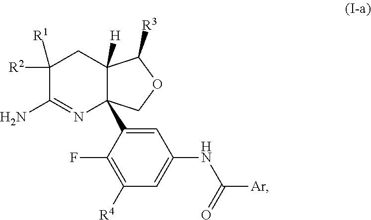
C1([R4])=C(F)C(C23N=C(N)C([R2])([R1])CC2([H])C([R3])OC3)=CC(NC(=O)[Ar])=C1
